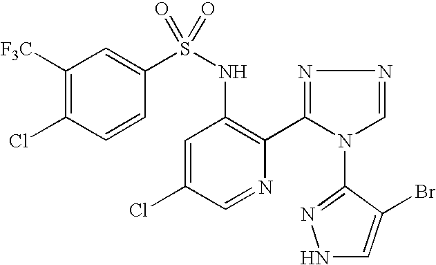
C1([F3C])=C(Cl)C=CC(S(NC2=C(C3=NN=CN3C3=NNC=C3Br)N=CC(Cl)=C2)(=O)=O)=C1
